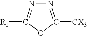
N1=C([CX3])OC([R1])=N1
